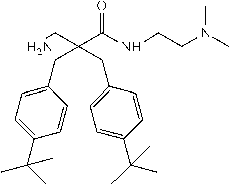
N(C(C(CN)(CC1=CC=C(C(C)(C)C)C=C1)CC1=CC=C(C(C)(C)C)C=C1)=O)CCN(C)C
